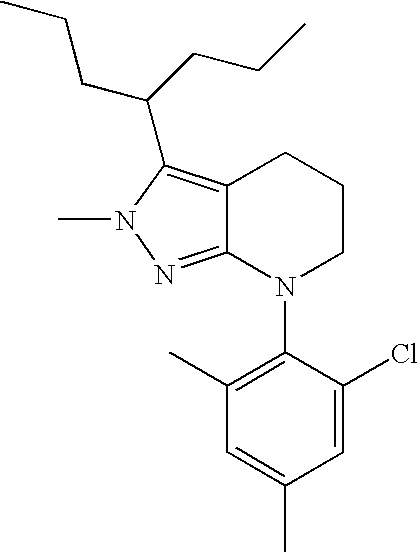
C12=NN(C)C(C(CCC)CCC)=C1CCCN2C1=C(C)C=C(C)C=C1Cl
